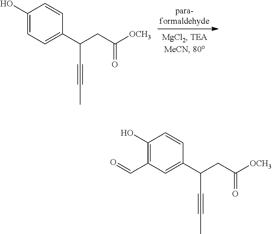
C1(O)=CC=C(C(CC([OCH3])=O)C#CC)C=C1.C1(O)=C(C=O)C=C(C(CC([OCH3])=O)C#CC)C=C1
